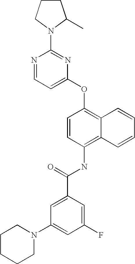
N1=CC=C(OC2=C3C(=C(NC(C4=CC(N5CCCCC5)=CC(F)=C4)=O)C=C2)C=CC=C3)N=C1N1CCCC1C
